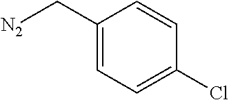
[N2]CC1=CC=C(Cl)C=C1
